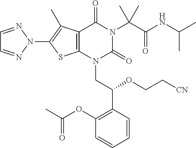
C12=C(N(CC(C3=C(OC(C)=O)C=CC=C3)OCC[CN])C(=O)N(C(C(NC(C)C)=O)(C)C)C1=O)SC(N1N=CC=N1)=C2C
